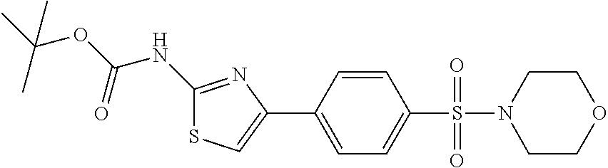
C1(NC(OC(C)(C)C)=O)=NC(C2=CC=C(S(=O)(=O)N3CCOCC3)C=C2)=CS1
